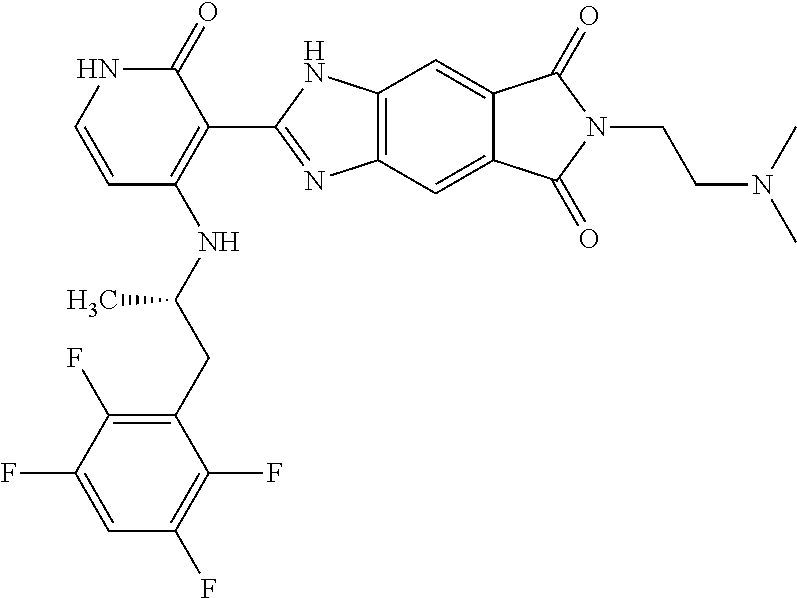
C1(CC(NC2=C(C3=NC4=C(C=C5C(=C4)C(=O)N(CCN(C)C)C5=O)N3)C(=O)NC=C2)C)=C(F)C(F)=CC(F)=C1F
